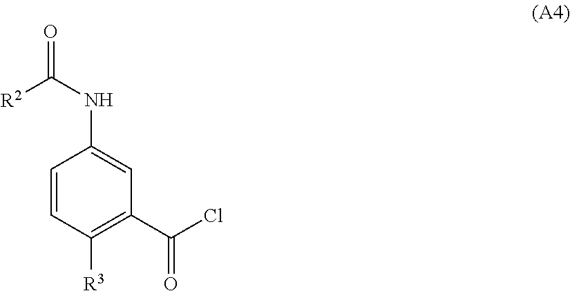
C1=CC([R3])=C(C(Cl)=O)C=C1NC([R2])=O
